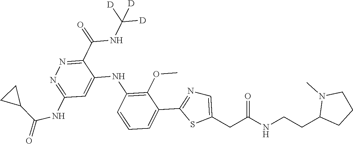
C1(C(NC([D])([D])[D])=O)=NN=C(NC(=O)C2CC2)C=C1NC1=C(OC)C(C2=NC=C(CC(NCCC3CCCN3C)=O)S2)=CC=C1
